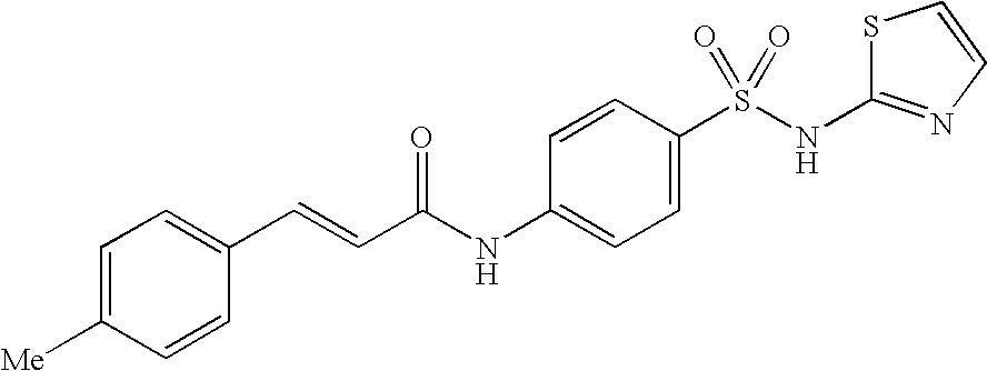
C1=C([Me])C=CC(C=CC(NC2=CC=C(S(NC3=NC=CS3)(=O)=O)C=C2)=O)=C1
